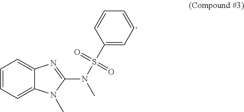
C1=CC=C2C(=C1)N=C(N(S(=O)(=O)C1=CC=CC=C1)C)N2C
